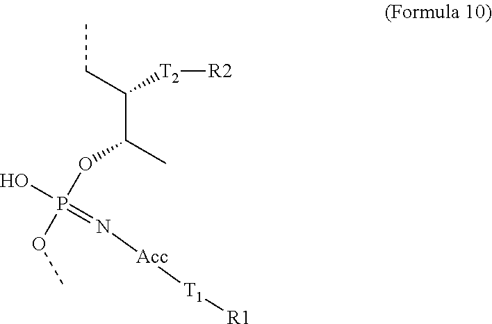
O(P(=N[Acc][T1][R1])(O)OC(C([T2][R2])CC)C)C
